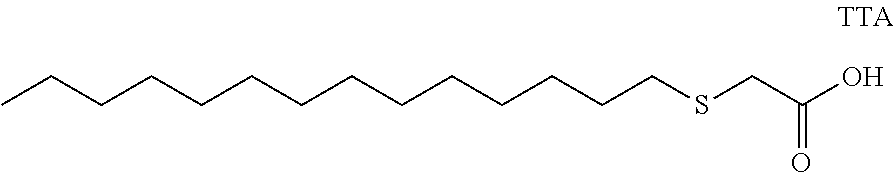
CCCCCCCCCCCCCCSCC(O)=O
